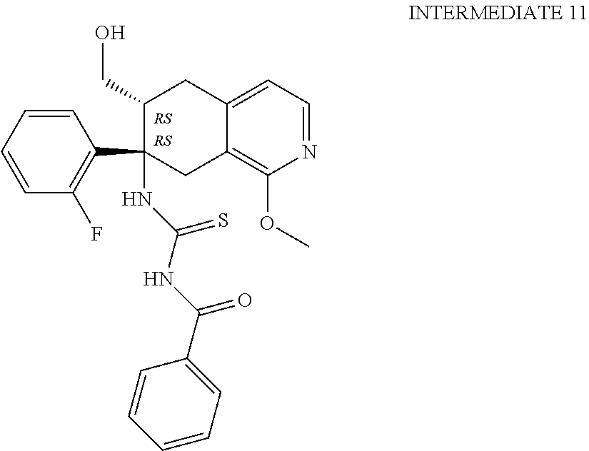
C1=C2C(=C(OC)N=C1)CC(C1=C(F)C=CC=C1)(NC(NC(C1=CC=CC=C1)=O)=S)C(CO)C2
